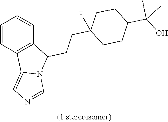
C1=CC2=C(C=C1)C(CCC1(F)CCC(C(O)(C)C)CC1)N1C2=CN=C1
